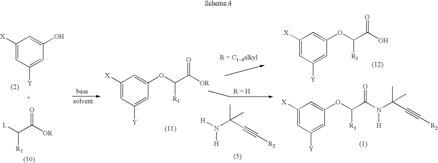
C1([X])=CC([Y])=CC(O)=C1.[L]C(C([OR])=O)[R1].C1([X])=CC([Y])=CC(OC(C([OR])=O)[R1])=C1.[H]N([H])C(C#C[R2])(C)C.C1([X])=CC([Y])=CC(OC(C(N(C(C#C[R2])(C)C)[H])=O)[R1])=C1.C1([X])=CC([Y])=CC(OC(C(O)=O)[R1])=C1
